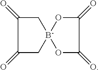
[B-]12(CC(=O)C(=O)C1)OC(=O)C(=O)O2
